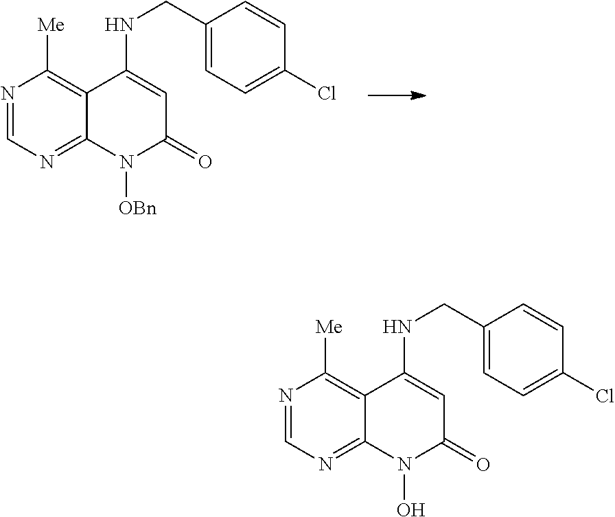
N1=CN=C2C(=C1[Me])C(NCC1=CC=C(Cl)C=C1)=CC(=O)N2[OBn].N1=CN=C2C(=C1[Me])C(NCC1=CC=C(Cl)C=C1)=CC(=O)N2O
